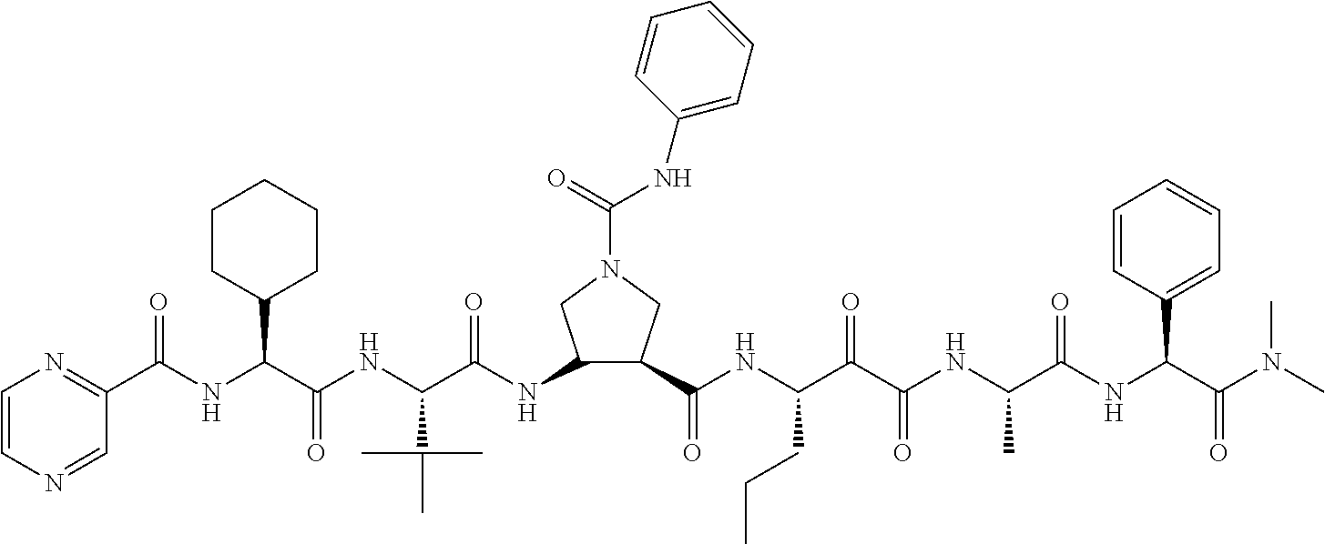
C1=CN=CC(C(NC(C(NC(C(NC2C(C(NC(C(C(NC(C(NC(C(N(C)C)=O)C3=CC=CC=C3)=O)C)=O)=O)CCC)=O)CN(C(=O)NC3=CC=CC=C3)C2)=O)C(C)(C)C)=O)C2CCCCC2)=O)=N1
